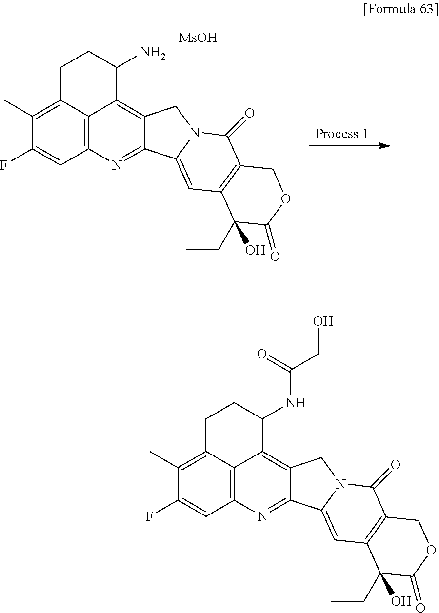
C12=C3C(=C(C)C(F)=C1)CCC(NC(CO)=O)C3=C1C(=N2)C2=CC3=C(C(=O)N2C1)COC(=O)C3(O)CC.C12=C3C(=C(C)C(F)=C1)CCC(N)C3=C1C(=N2)C2=CC3=C(C(=O)N2C1)COC(=O)C3(O)CC.[MsOH]
